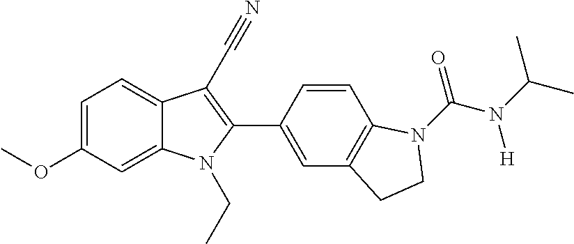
C1=C(OC)C=C2C(=C1)C(C#N)=C(C1=CC3=C(C=C1)N(C(N(C(C)C)[H])=O)CC3)N2CC
